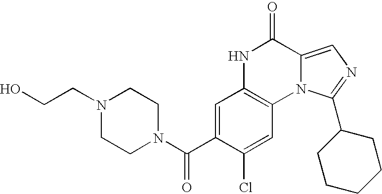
C1=C(C(N2CCN(CCO)CC2)=O)C(Cl)=CC2=C1NC(=O)C1=CN=C(C3CCCCC3)N21
